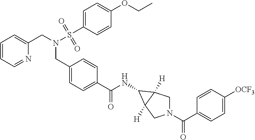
C1=CC=NC(CN(CC2=CC=C(C(=O)NC3C4([H])CN(C(=O)C5=CC=C([OCF3])C=C5)CC43[H])C=C2)S(C2=CC=C(OCC)C=C2)(=O)=O)=C1
